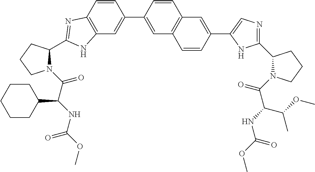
C1(C2=CC3=C(C=C2)N=C(C2N(C(C(NC(OC)=O)C4CCCCC4)=O)CCC2)N3)=CC2=C(C=C1)C=C(C1=CN=C(C3N(C(C(NC(OC)=O)C(OC)C)=O)CCC3)N1)C=C2
